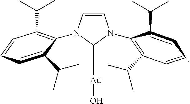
C1=CC=C(C(C)C)C(N2C=CN(C3=C(C(C)C)C=CC=C3C(C)C)C2[Au]O)=C1C(C)C
